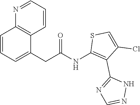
N1=CC=CC2=C1C=CC=C2CC(NC1=C(C2=NC=NN2)C(Cl)=CS1)=O
